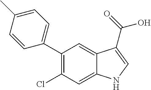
C1(C2=CC=C(C)C=C2)=C(Cl)C=C2C(=C1)C(C(=O)O)=CN2
